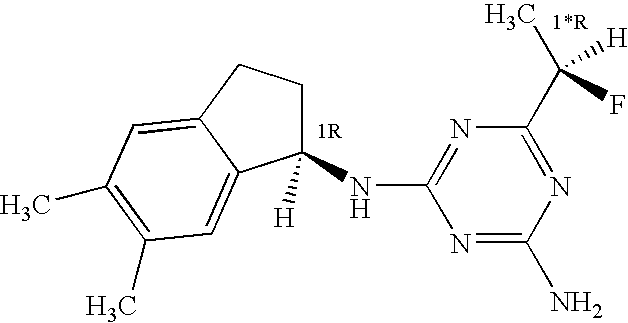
C1(NC2=NC(C(C)([H])F)=NC(N)=N2)([H])CCC2=CC(C)=C(C)C=C12
